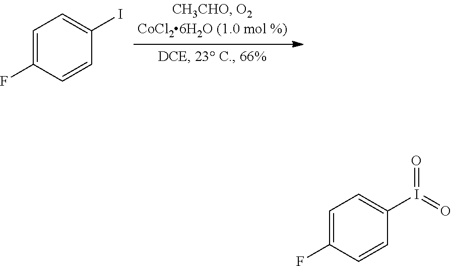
C1=C(F)C=CC(I)=C1.C1=C(F)C=CC(I(=O)=O)=C1
